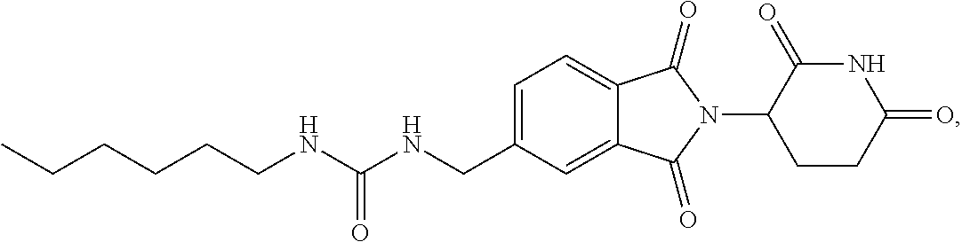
C1=C(CNC(NCCCCCC)=O)C=C2C(=C1)C(=O)N(C1CCC(=O)NC1=O)C2=O
